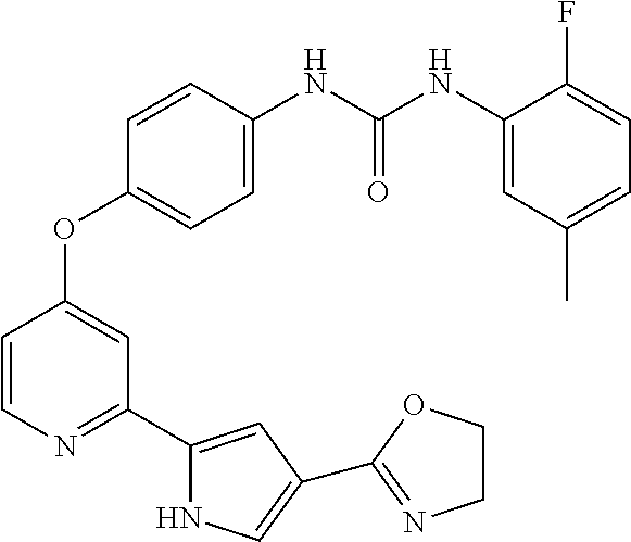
C1=CN=C(C2=CC(C3=NCCO3)=CN2)C=C1OC1=CC=C(NC(NC2=CC(C)=CC=C2F)=O)C=C1
